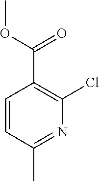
C1=CC(C)=NC(Cl)=C1C(OC)=O
